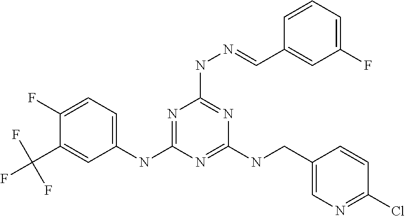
C1(NC2=NC(NN=CC3=CC(F)=CC=C3)=NC(NCC3=CN=C(Cl)C=C3)=N2)=CC=C(F)C(C(F)(F)F)=C1
